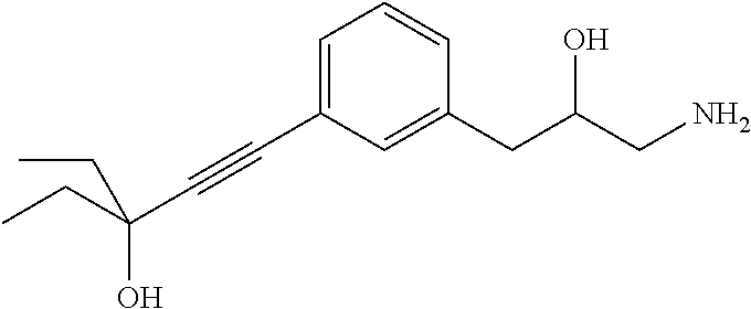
C1=C(C#CC(O)(CC)CC)C=C(CC(CN)O)C=C1
